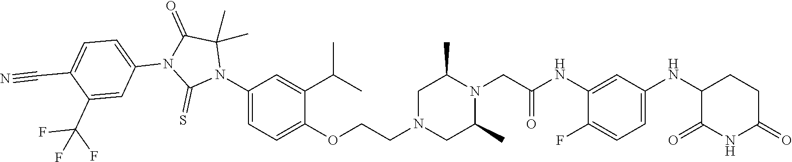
C1(F)=CC=C(NC2C(=O)NC(=O)CC2)C=C1NC(CN1C(C)CN(CCOC2=CC=C(N3C(C)(C)C(=O)N(C4=CC=C(C#N)C(C(F)(F)F)=C4)C3=S)C=C2C(C)C)CC1C)=O
